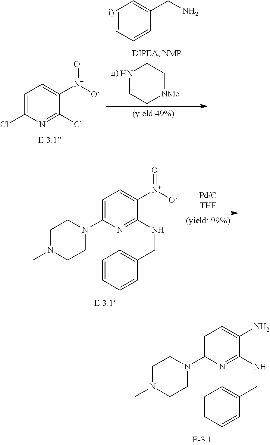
C1=C(N2CCN(C)CC2)N=C(NCC2=CC=CC=C2)C(N)=C1.C1=C(Cl)N=C(Cl)C([N+]([O-])=O)=C1.C1=CC=CC(CN)=C1.N1CC[NMe]CC1.C1=C(N2CCN(C)CC2)N=C(NCC2=CC=CC=C2)C([N+]([O-])=O)=C1
